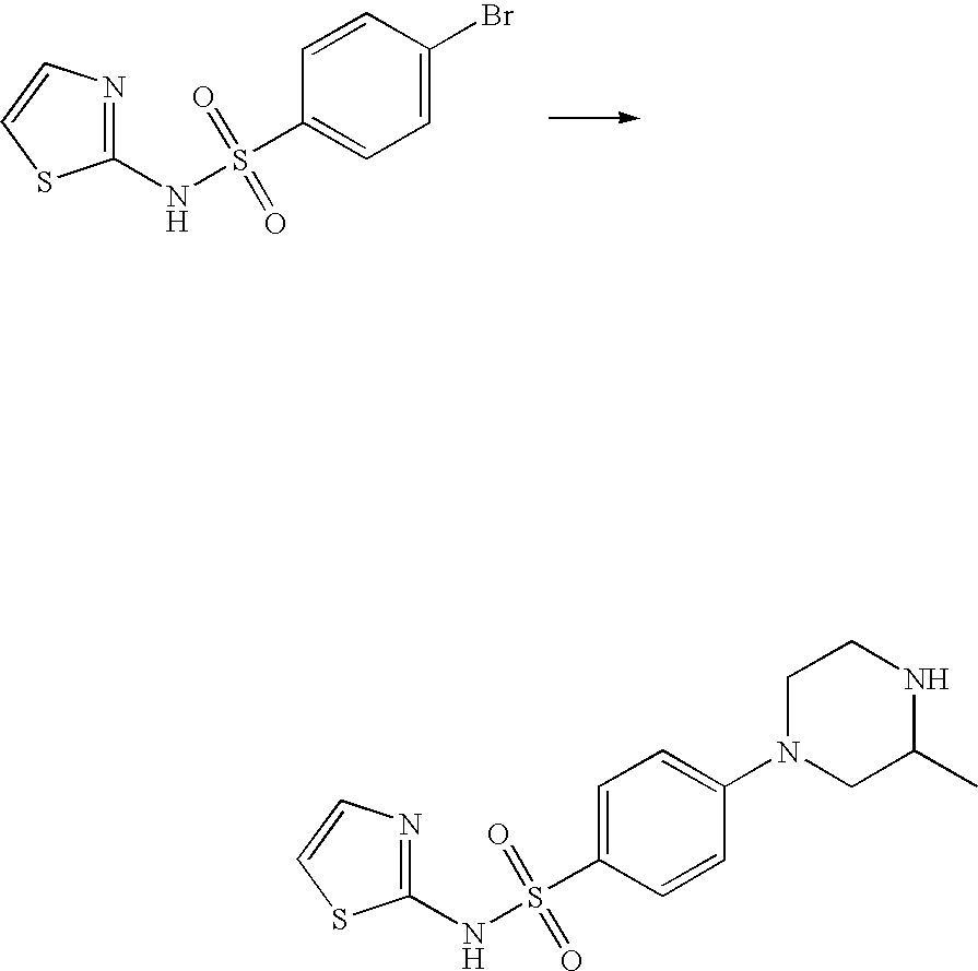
N(S(=O)(C1=CC=C(N2CC(C)NCC2)C=C1)=O)C1=NC=CS1.N(S(=O)(C1=CC=C(Br)C=C1)=O)C1=NC=CS1
